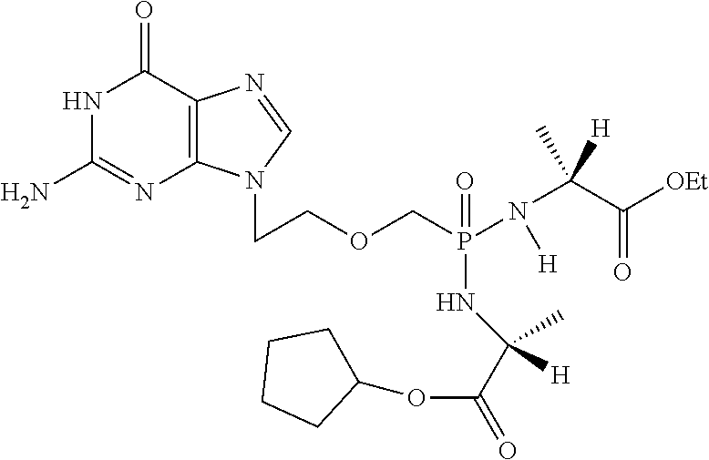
N1C(N)=NC2=C(C1=O)N=CN2CCOCP(=O)(N(C(C([OEt])=O)([H])C)[H])NC(C(OC1CCCC1)=O)([H])C
